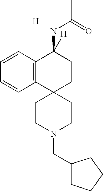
[H].C1CN(CC2CCCC2)CCC12CCC(NC(C)=O)([H])C1=C2C=CC=C1
